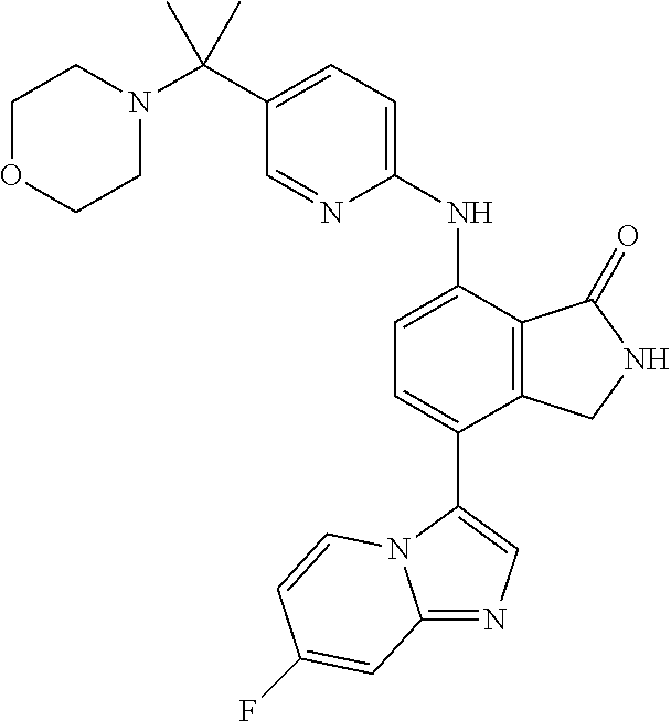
C12=NC=C(C3=CC=C(NC4=CC=C(C(N5CCOCC5)(C)C)C=N4)C4=C3CNC4=O)N1C=CC(F)=C2
